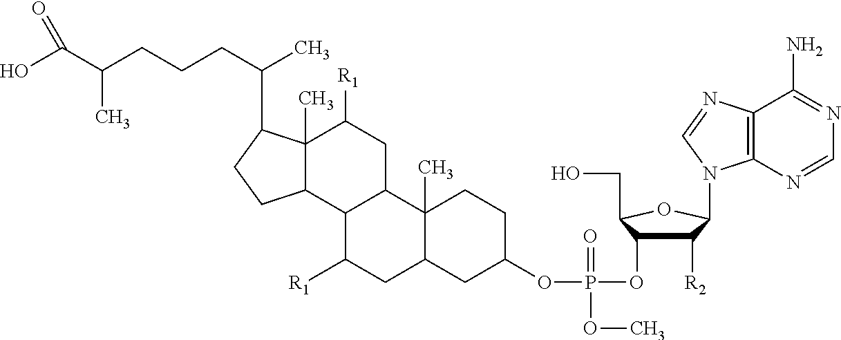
C(C(CCCC(C)C1C2(C)C(CC1)C1C(CC2[R1])C2(C)C(CC1[R1])CC(OP(OC1C([R2])C(N3C4=C(N=C3)C(N)=NC=N4)OC1CO)(=O)OC)CC2)C)(O)=O
